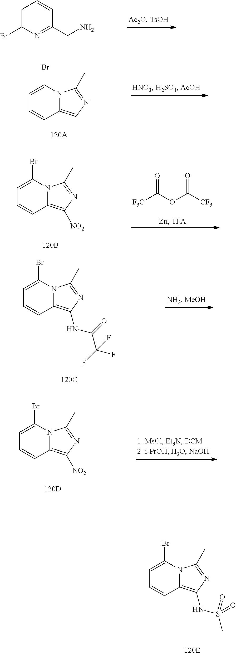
C1=C(Br)N=C(CN)C=C1.C1=C(Br)N2C(=CN=C2C)C=C1.[F3C]C(OC([CF3])=O)=O.C1=C(Br)N2C(=C([NO2])N=C2C)C=C1.C1=C(Br)N2C(=C(NC(=O)C(F)(F)F)N=C2C)C=C1.C1=C(Br)N2C(=C([NO2])N=C2C)C=C1.C1=C(Br)N2C(=C(NS(=O)(C)=O)N=C2C)C=C1
